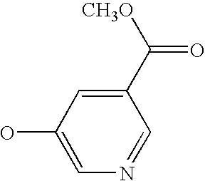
C1(O)=CN=CC(C([CH3O])=O)=C1
